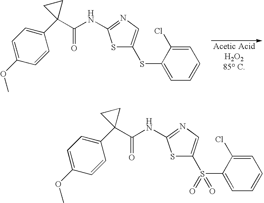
C1=C(OC)C=CC(C2(C(NC3=NC=C(SC4=CC=CC=C4Cl)S3)=O)CC2)=C1.C1=C(OC)C=CC(C2(C(NC3=NC=C(S(C4=CC=CC=C4Cl)(=O)=O)S3)=O)CC2)=C1
